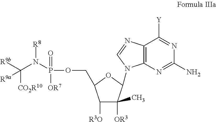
C12=C(N=C(N)N=C1[Y])N(C1C(C)([OR3])C([R3O])C(COP(=O)([OR7])N(C([R9b])([R9a])[CO2R10])[R8])O1)C=N2
